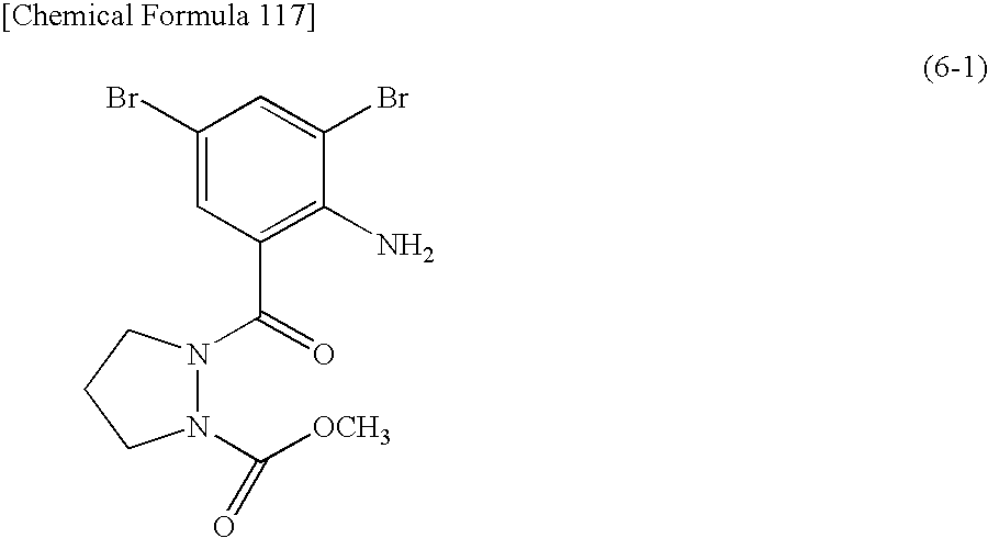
C1(Br)=CC(C(=O)N2N(C([OCH3])=O)CCC2)=C(N)C(Br)=C1
